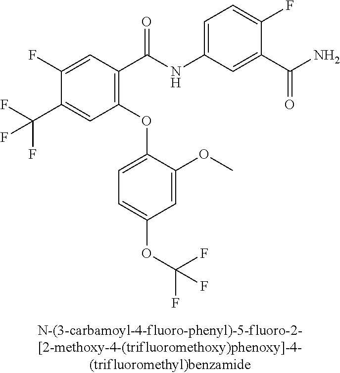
C1(F)=CC(C(NC2=CC=C(F)C(C(N)=O)=C2)=O)=C(OC2=CC=C(OC(F)(F)F)C=C2OC)C=C1C(F)(F)F
